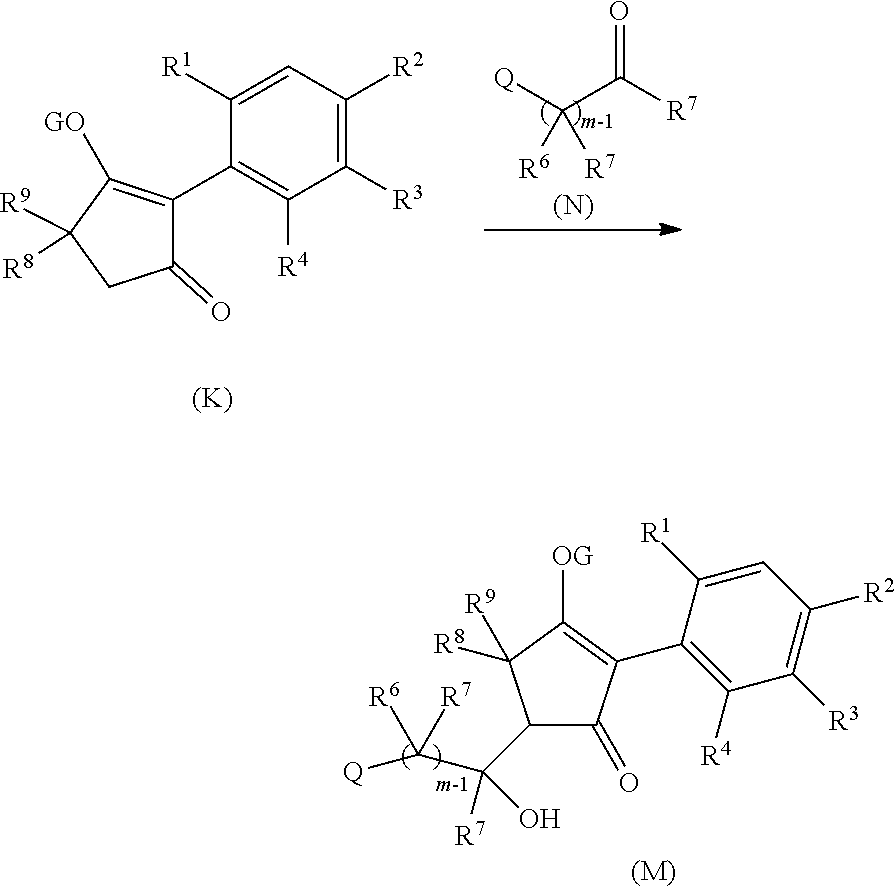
C(C([Q])([R7])[R6])(=O)[R7].C1C(=O)C(C2=C([R4])C([R3])=C([R2])C=C2[R1])=C([GO])C1([R9])[R8].[(K)].[(N)].C1(C(C([Q])([R6])[R7])(O)[R7])C(=O)C(C2=C([R4])C([R3])=C([R2])C=C2[R1])=C([OG])C1([R9])[R8].[(M)]
